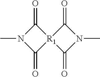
C1(=O)[R1]2(C(=O)N1C)C(=O)N(C)C2=O
